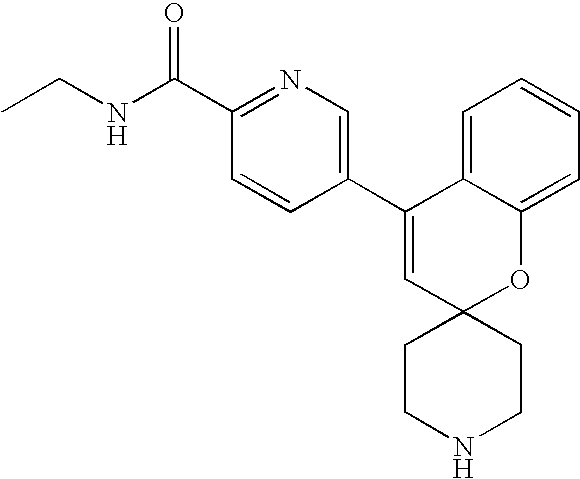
C1(C2=CN=C(C(NCC)=O)C=C2)=CC2(OC3=CC=CC=C13)CCNCC2
